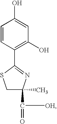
C1C(C([OH])=O)(C)N=C(C2=C(O)C=C(O)C=C2)S1
